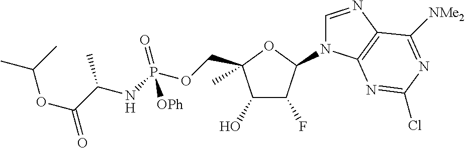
C1(O)C(F)C(N2C=NC3=C2N=C(Cl)N=C3[NMe2])OC1(COP(NC(C(OC(C)C)=O)C)(=O)[OPh])C
